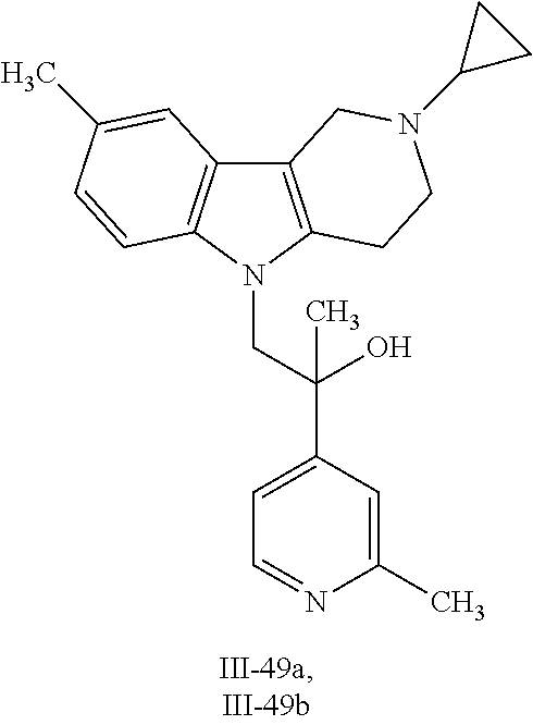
C12=C(N(CC(C3=CC=NC(C)=C3)(O)C)C3=C1C=C(C)C=C3)CCN(C1CC1)C2
